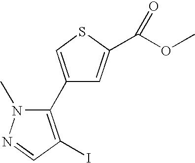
C1(C2=C(I)C=NN2C)=CSC(C(OC)=O)=C1
